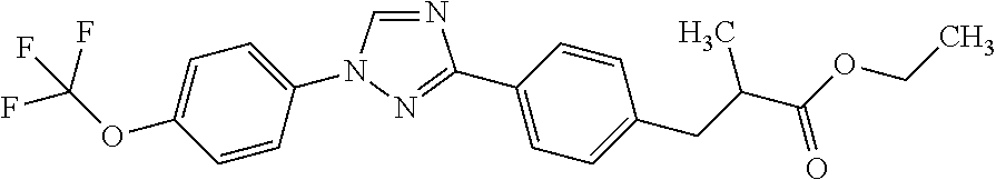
C1=NC(C2=CC=C(CC(C)C(OCC)=O)C=C2)=NN1C1=CC=C(OC(F)(F)F)C=C1
